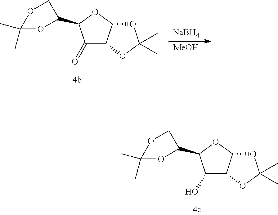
C1(O)C2C(OC1C1COC(C)(C)O1)OC(C)(C)O2.C1(=O)C2C(OC1C1COC(C)(C)O1)OC(C)(C)O2.[NaBH4].[MeOH]
